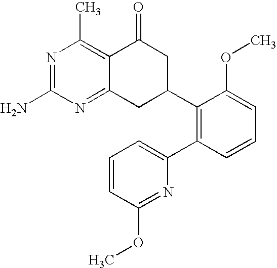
C12=NC(N)=NC(C)=C1C(=O)CC(C1=C(C3=CC=CC(OC)=N3)C=CC=C1OC)C2
